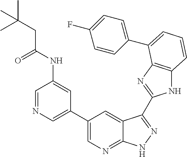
C1(C2=CN=CC(NC(CC(C)(C)C)=O)=C2)=CN=C2C(=C1)C(C1=NC3=C(N1)C=CC=C3C1=CC=C(F)C=C1)=NN2
